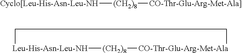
[Leu-His-Asn-Leu-NH]1[(CH2)8][CO-Thr-Glu-Arg-Met-Ala]CC1.[Cyclo[Leu-His-Asn-Leu-NH][(CH2)8][CO-Thr-Glu-Arg-Met-Ala]]
